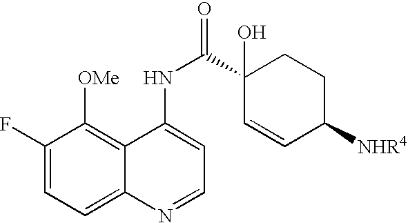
C1(F)=CC=C2C(=C1[OMe])C(NC(=O)C1(O)C=CC([NHR4])CC1)=CC=N2
